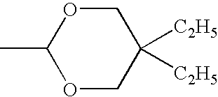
C1(C)OCC([C2H5])([C2H5])CO1
